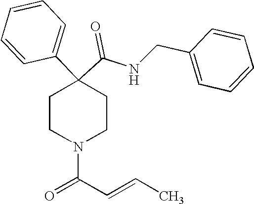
N(C(C1(C2=CC=CC=C2)CCN(C(C=CC)=O)CC1)=O)CC1=CC=CC=C1
